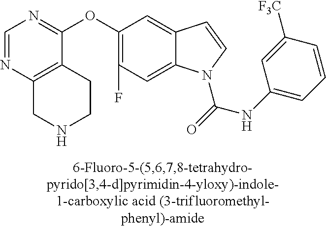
C1=NC2=C(C(OC3=C(F)C=C4C(=C3)C=CN4C(=O)NC3=CC=CC([F3C])=C3)=N1)CCNC2
